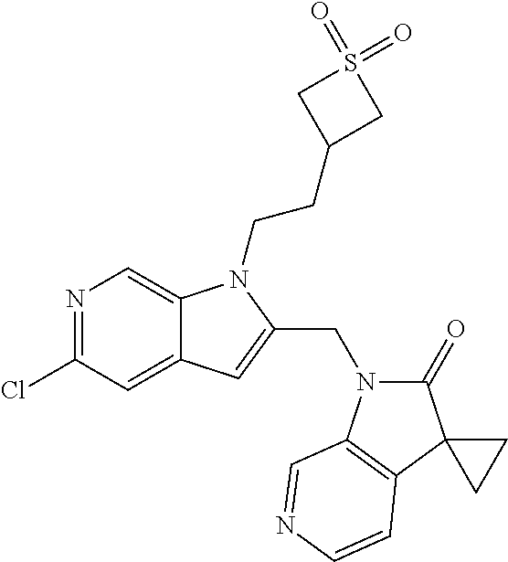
N1=C(Cl)C=C2C(=C1)N(CCC1CS(=O)(=O)C1)C(CN1C(=O)C3(C4=C1C=NC=C4)CC3)=C2
